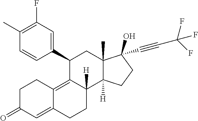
C1(C2=CC(F)=C(C)C=C2)C2=C3C(=CC(=O)CC3)CCC2([H])C2([H])C(C)(C1)C(C#CC(F)(F)F)(O)CC2
